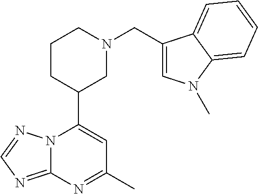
N12C(=NC=N1)N=C(C)C=C2C1CN(CC2=CN(C)C3=CC=CC=C23)CCC1
